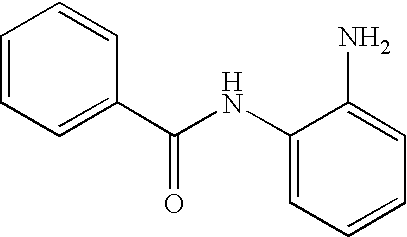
C1=CC=C(C(NC2=CC=CC=C2N)=O)C=C1
